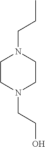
C1CN(CCO)CCN1CCC
